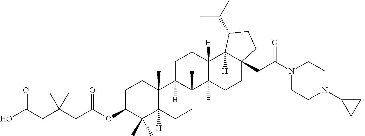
C1C(OC(CC(CC(O)=O)(C)C)=O)C(C)(C)C2([H])C(C)(C1)C1([H])C(C)(CC2)C2(C)C([H])(CC1)C1([H])C(CC(N3CCN(C4CC4)CC3)=O)(CC2)CCC1C(C)C
